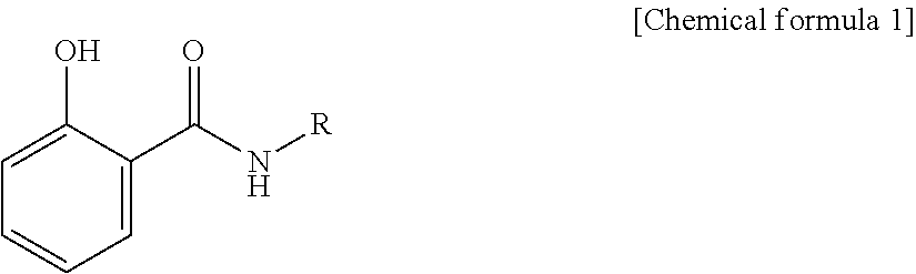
C1=C(O)C(C(N[R])=O)=CC=C1
